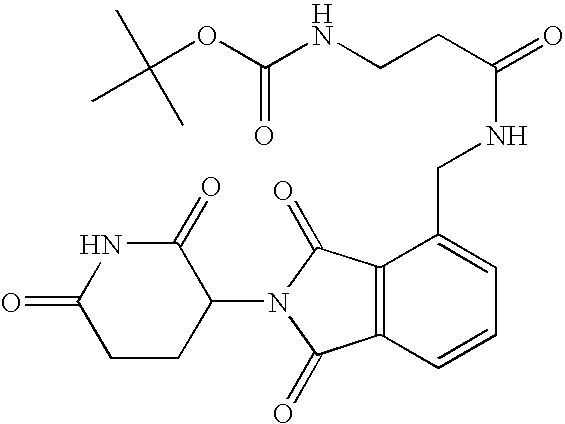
C1(=O)CCC(N2C(=O)C3=C(C=CC=C3CNC(=O)CCNC(OC(C)(C)C)=O)C2=O)C(=O)N1
